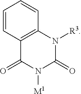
[M1]N1C(=O)N([R3])C2=C(C1=O)C=CC=C2
